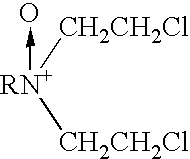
[CH2CH2Cl][RN+]([CH2CH2Cl])->O
